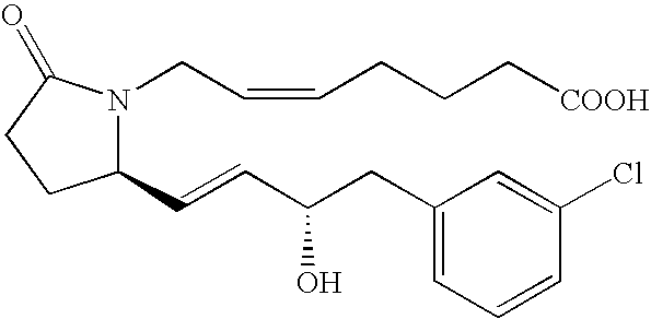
C1(C=CC(CC2=CC=CC(Cl)=C2)O)N(CC=CCCC[COOH])C(=O)CC1
